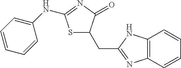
S1C(CC2=NC3=C(N2)C=CC=C3)C(=O)N=C1NC1=CC=CC=C1
